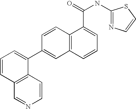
C12=C(C=CN=C1)C(C1=CC3=C(C=C1)C(C(=O)NC1=NC=CS1)=CC=C3)=CC=C2
